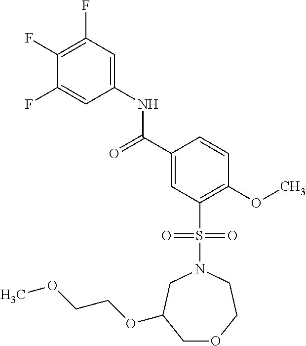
C(C1=CC(S(N2CCOCC(OCCOC)C2)(=O)=O)=C(OC)C=C1)(=O)NC1=CC(F)=C(F)C(F)=C1
